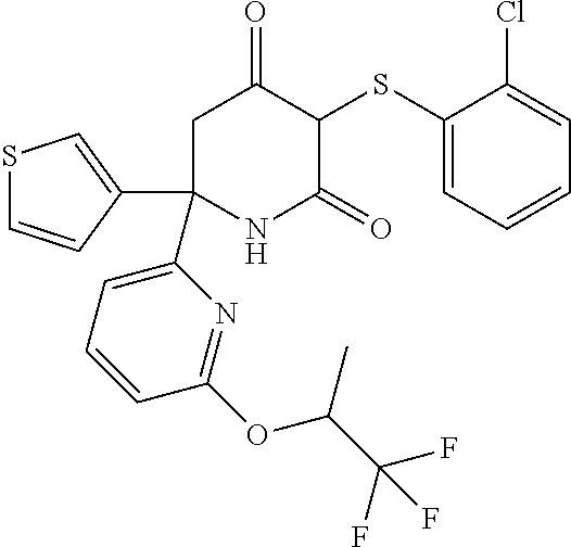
C1(SC2C(=O)CC(C3=CC=CC(OC(C(F)(F)F)C)=N3)(C3=CSC=C3)NC2=O)=CC=CC=C1Cl
